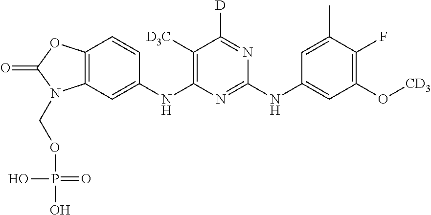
O=C1OC2=C(C=C(NC3=C([D3C])C([D])=NC(NC4=CC(O[CD3])=C(F)C(C)=C4)=N3)C=C2)N1COP(=O)(O)O
